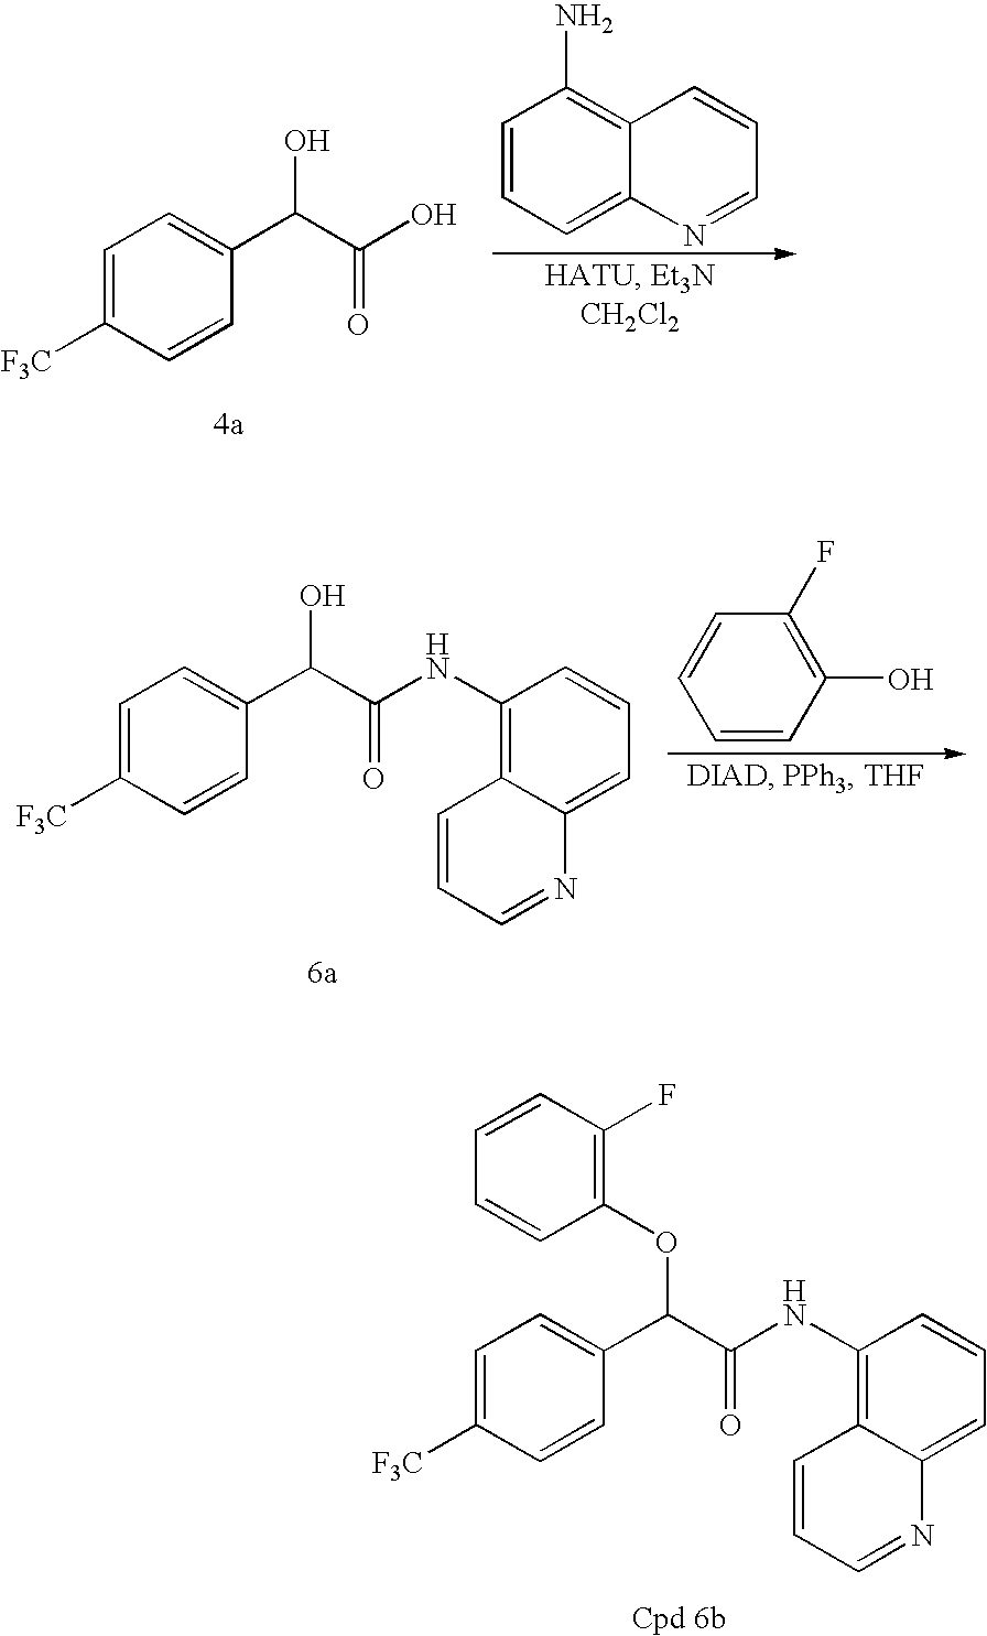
C1=C([F3C])C=CC(C(C(NC2=C3C(=CC=C2)N=CC=C3)=O)OC2=C(F)C=CC=C2)=C1.C1=CC(O)=C(F)C=C1.C1=C([F3C])C=CC(C(C(NC2=C3C(=CC=C2)N=CC=C3)=O)O)=C1.C1=C([F3C])C=CC(C(C(O)=O)O)=C1.C1=CC=C2C(=C1N)C=CC=N2
